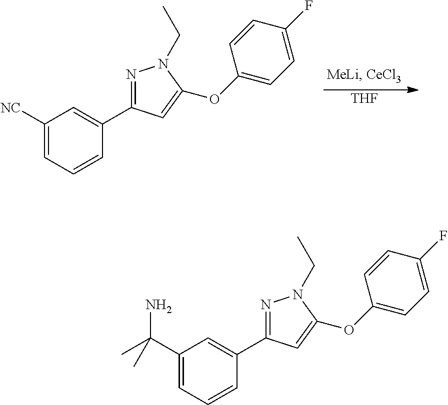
[THF].C1([NC])=CC=CC(C2=NN(CC)C(OC3=CC=C(F)C=C3)=C2)=C1.C1(C(C)(N)C)=CC=CC(C2=NN(CC)C(OC3=CC=C(F)C=C3)=C2)=C1
